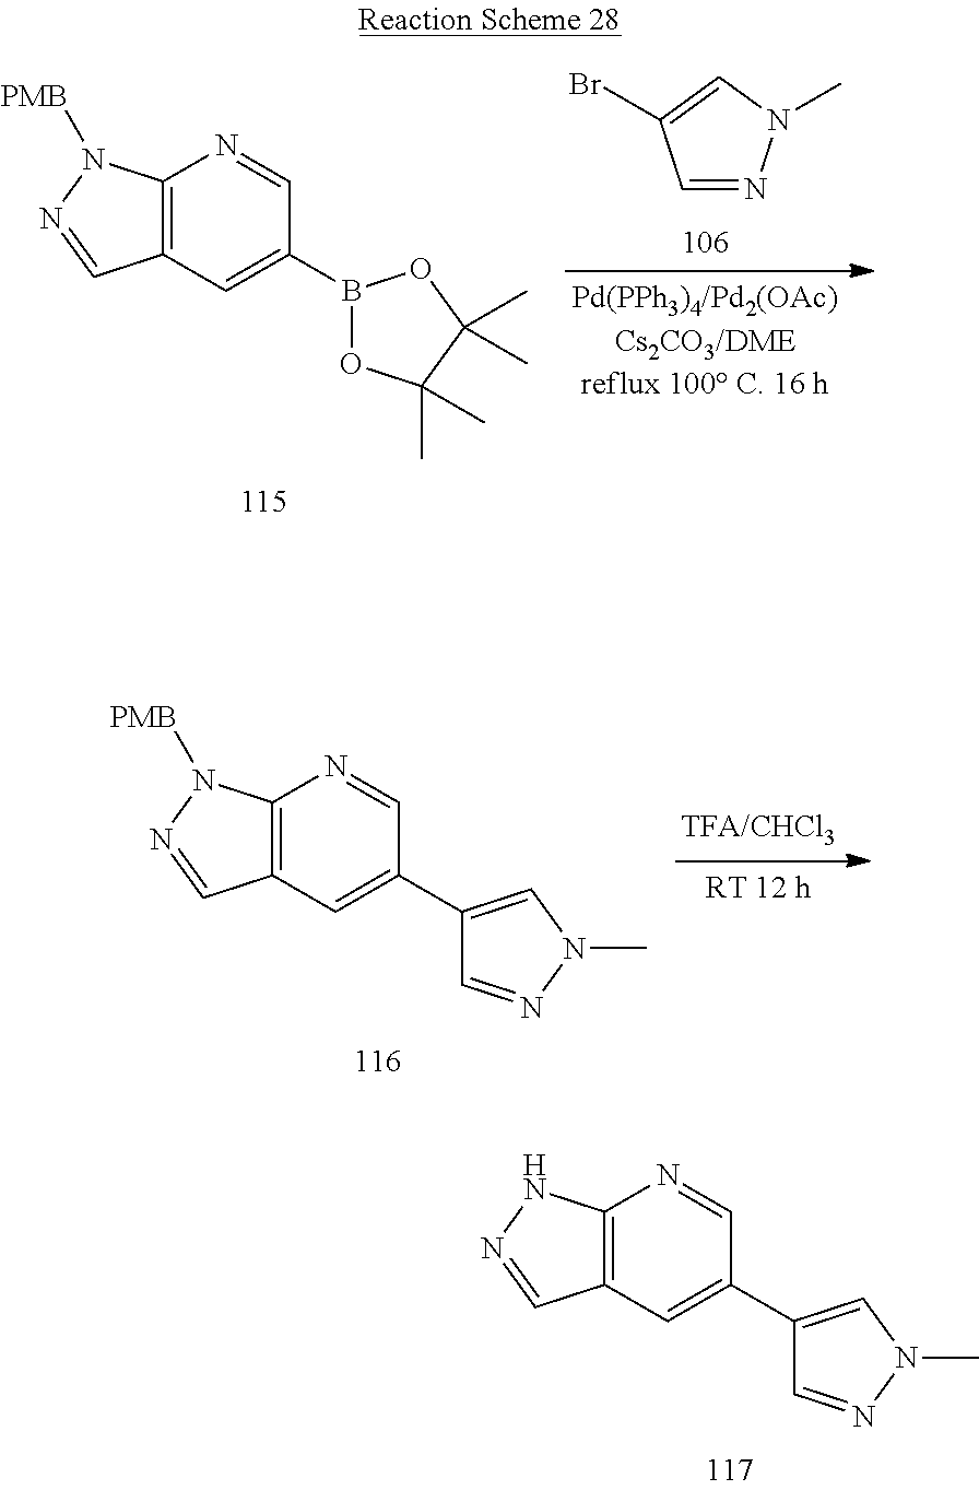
N1=CC(Br)=CN1C.C12=C(C=C(B3OC(C)(C)C(C)(C)O3)C=N1)C=NN2[PMB].C12=C(C=C(C3=CN(C)N=C3)C=N1)C=NN2[PMB].C12=C(C=C(C3=CN(C)N=C3)C=N1)C=NN2
